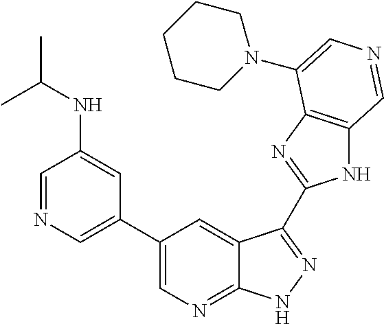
C1(C2=CN=CC(NC(C)C)=C2)=CN=C2C(=C1)C(C1=NC3=C(N1)C=NC=C3N1CCCCC1)=NN2
